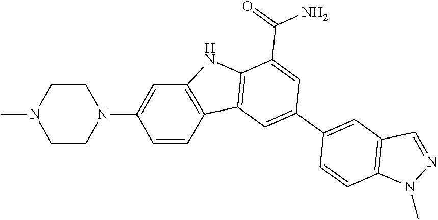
C1=C(N2CCN(C)CC2)C=CC2=C1NC1=C2C=C(C2=CC3=C(C=C2)N(C)N=C3)C=C1C(=O)N
